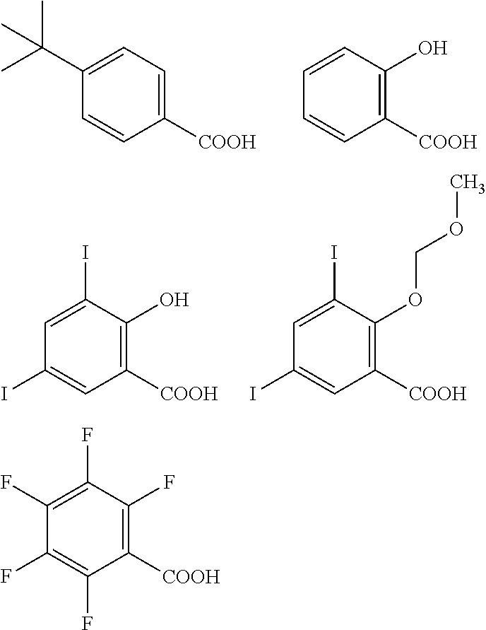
C1([COOH])=CC=C(C(C)(C)C)C=C1.C1([COOH])=C(O)C=CC=C1.C1([COOH])=C(OCOC)C(I)=CC(I)=C1.C1([COOH])=C(O)C(I)=CC(I)=C1.C1([COOH])=C(F)C(F)=C(F)C(F)=C1F
